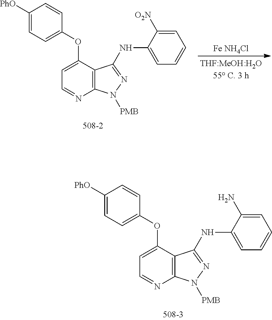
[Fe NH4Cl].C1(OC2=CC=NC3=C2C(NC2=CC=CC=C2[O2N])=NN3[PMB])=CC=C([PhO])C=C1.C1(OC2=CC=NC3=C2C(NC2=CC=CC=C2N)=NN3[PMB])=CC=C([PhO])C=C1
